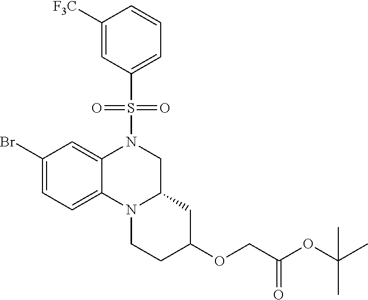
C1(Br)=CC=C2C(=C1)N(S(=O)(=O)C1=CC=CC([F3C])=C1)CC1N2CCC(OCC(OC(C)(C)C)=O)C1
